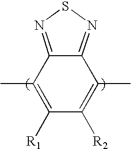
C12=NSN=C1C(C)=C([R2])C([R1])=C2C
